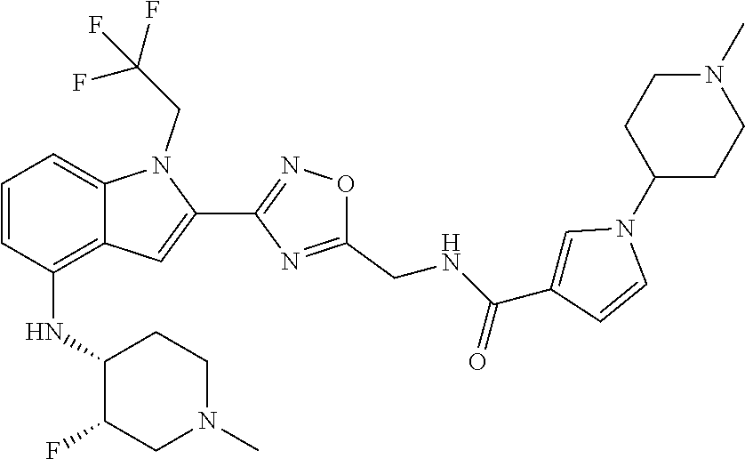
C1=CC(NC2C(F)CN(C)CC2)=C2C(=C1)N(CC(F)(F)F)C(C1=NOC(CNC(C3=CN(C4CCN(C)CC4)C=C3)=O)=N1)=C2
